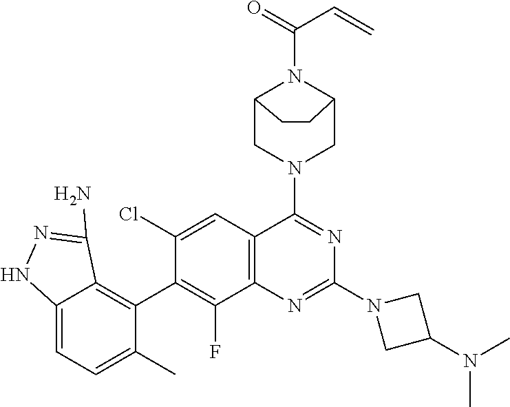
C12=C(C=C(Cl)C(C3=C4C(=CC=C3C)NN=C4N)=C1F)C(N1CC3N(C(=O)C=C)C(C1)CC3)=NC(N1CC(N(C)C)C1)=N2
